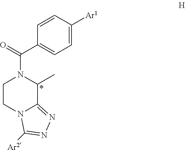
C1CN2C(=NN=C2[Ar2])C(C)N1C(=O)C1=CC=C([Ar1])C=C1
